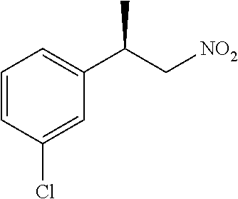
C1=CC(Cl)=CC(C(C[NO2])C)=C1
